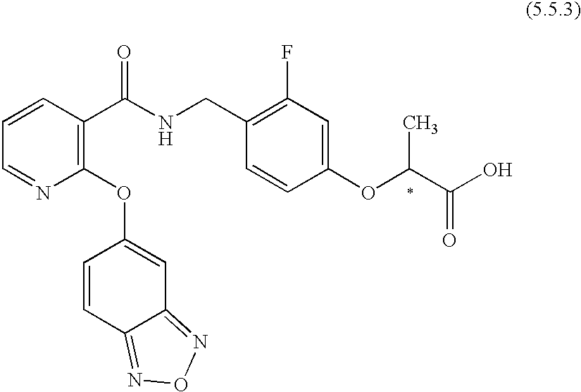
C1=CC(C(NCC2=C(F)C=C(OC(C(O)=O)C)C=C2)=O)=C(OC2=CC3=NON=C3C=C2)N=C1
